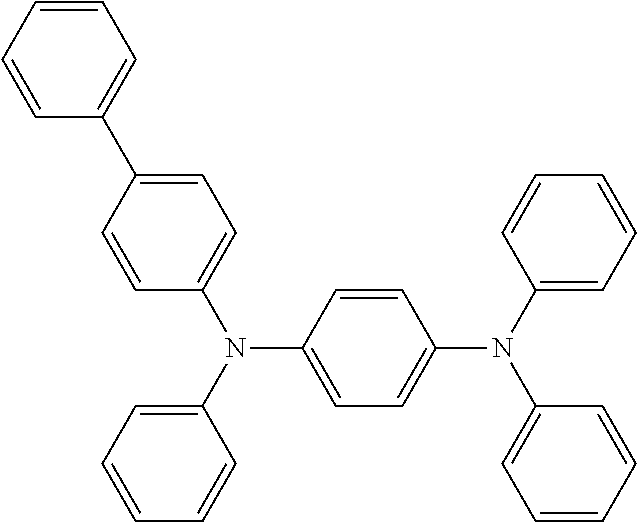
C1=C(C2=CC=CC=C2)C=CC(N(C2=CC=CC=C2)C2=CC=C(N(C3=CC=CC=C3)C3=CC=CC=C3)C=C2)=C1
